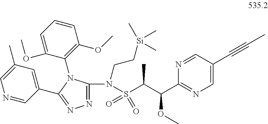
N1=CC(C#CC)=CN=C1C(C(S(N(C1=NN=C(C2=CC(C)=CN=C2)N1C1=C(OC)C=CC=C1OC)CC[Si](C)(C)C)(=O)=O)C)OC
